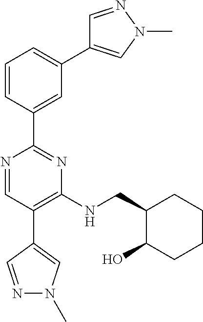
C1=NN(C)C=C1C1=CC=CC(C2=NC(NCC3C(O)CCCC3)=C(C3=CN(C)N=C3)C=N2)=C1
